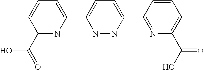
C1=CC=C(C2=CC=C(C3=NC(C(O)=O)=CC=C3)N=N2)N=C1C(=O)O
